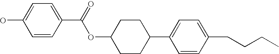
O(C(C1=CC=C(O)C=C1)=O)C1CCC(C2=CC=C(CCCC)C=C2)CC1
